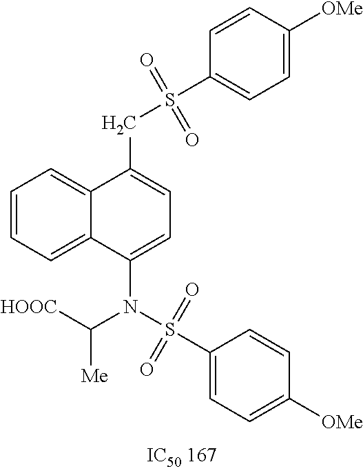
C(C1=CC=C(N(S(C2=CC=C([OMe])C=C2)(=O)=O)C([HOOC])[Me])C2=CC=CC=C12)S(C1=CC=C([OMe])C=C1)(=O)=O
